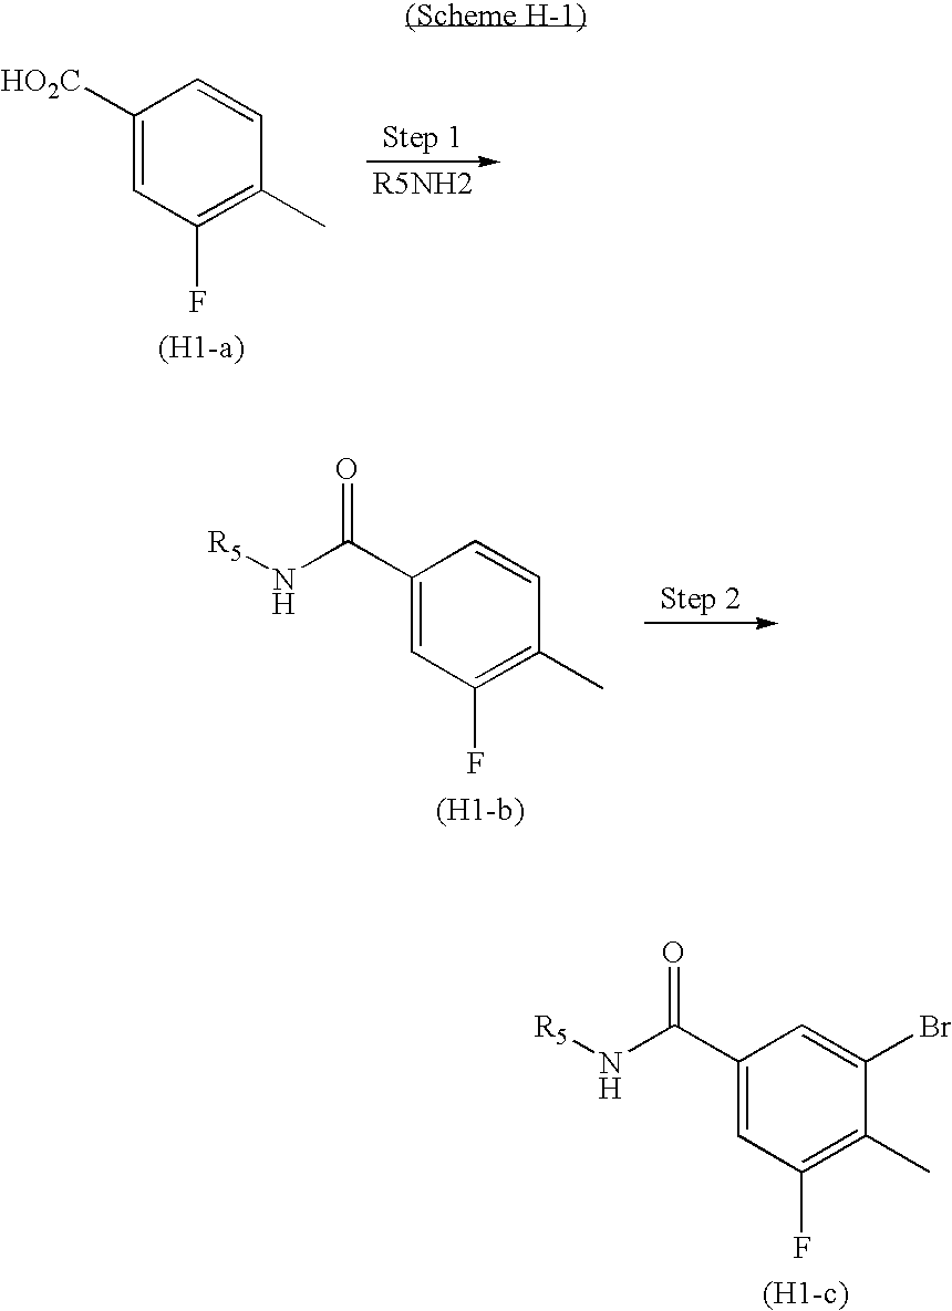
C1([HO2C])=CC(F)=C(C)C=C1.C1(C(N[R5])=O)=CC(F)=C(C)C=C1.C1(C(N[R5])=O)=CC(F)=C(C)C(Br)=C1
